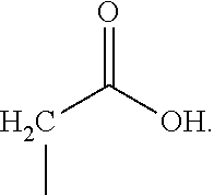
O=C([OH])CC
